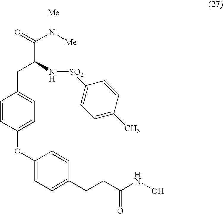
C(C(N[SO2]C1=CC=C(C)C=C1)CC1=CC=C(OC2=CC=C(CCC(NO)=O)C=C2)C=C1)(=O)N([Me])[Me]
